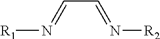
C(C=N[R2])=N[R1]
